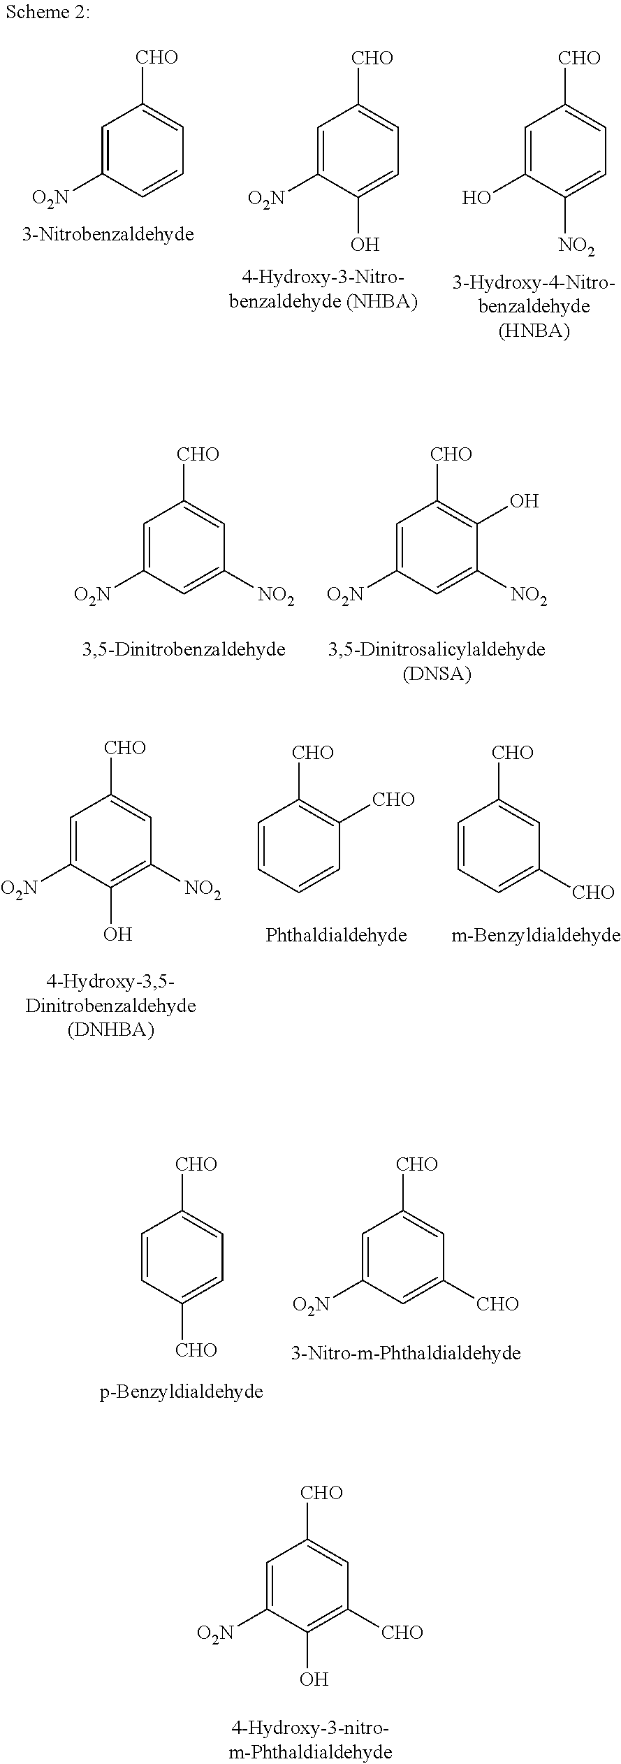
C1=C([O2N])C=C([NO2])C(O)=C1[CHO].C1=C([O2N])C=C([NO2])C=C1[CHO].C1=C([O2N])C(O)=C([NO2])C=C1[CHO].C1=CC=C([CHO])C=C1[CHO].C1=CC=CC([CHO])=C1[CHO].C1=CC([CHO])=CC=C1[CHO].C1=C([O2N])C=C([CHO])C=C1[CHO].C1=C([O2N])C(O)=C([CHO])C=C1[CHO].C1=C([O2N])C(O)=CC=C1[CHO].C1=C(O)C([NO2])=CC=C1[CHO].C1=C([O2N])C=CC=C1[CHO]
